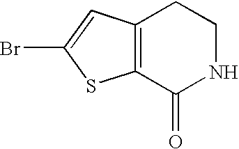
C12=C(C(=O)NCC1)SC(Br)=C2
